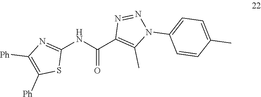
C1(NC(C2=C(C)N(C3=CC=C(C)C=C3)N=N2)=O)=NC([Ph])=C([Ph])S1
